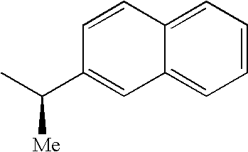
C1=CC=C2C(=C1)C=C(C(C)[Me])C=C2
